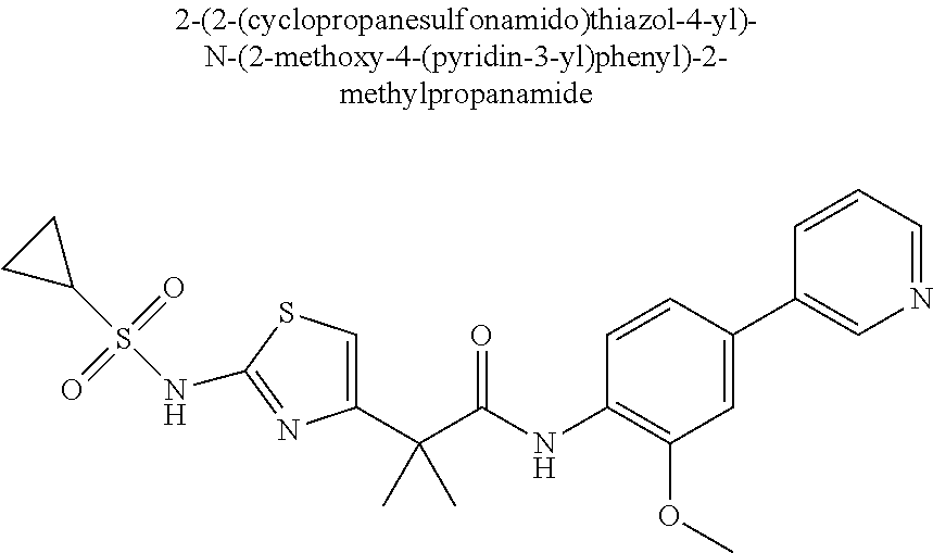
C1(C(C(NC2=C(OC)C=C(C3=CN=CC=C3)C=C2)=O)(C)C)=CSC(NS(C2CC2)(=O)=O)=N1
